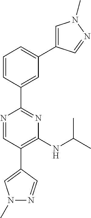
N1=CC(C2=CN(C)N=C2)=C(NC(C)C)N=C1C1=CC(C2=CN(C)N=C2)=CC=C1
